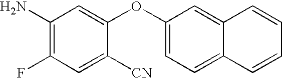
C1(OC2=CC(N)=C(F)C=C2[CN])=CC=C2C(=C1)C=CC=C2
